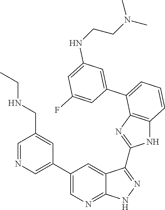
C1=C(C2=CC=CC3=C2N=C(C2=NNC4=NC=C(C5=CN=CC(CNCC)=C5)C=C42)N3)C=C(F)C=C1NCCN(C)C
